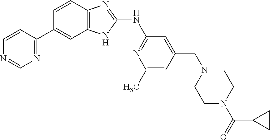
C1=CC2=C(C=C1C1=NC=NC=C1)NC(NC1=NC(C)=CC(CN3CCN(C(=O)C4CC4)CC3)=C1)=N2
